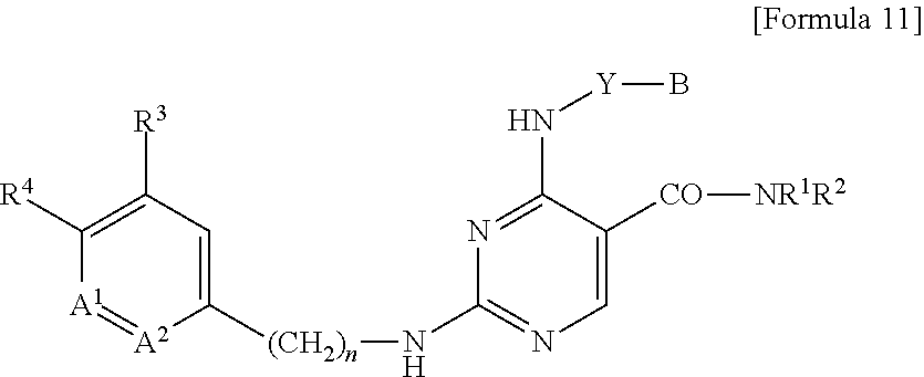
C1([(CH2)n]NC2=NC=C([CO][NR1R2])C(N[Y]B)=N2)=CC([R3])=C([R4])[A1]=[A2]1
